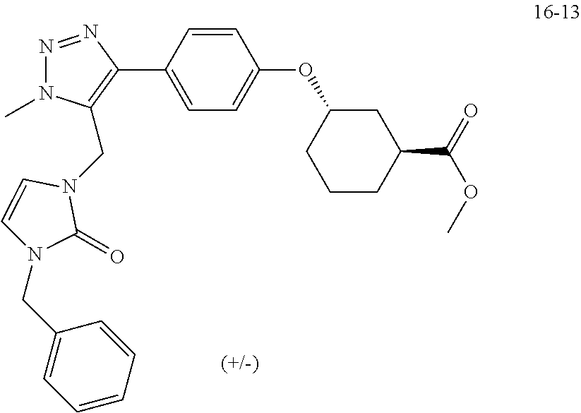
N1=NC(C2=CC=C(OC3CCCC(C(OC)=O)C3)C=C2)=C(CN2C=CN(CC3=CC=CC=C3)C2=O)N1C
